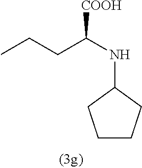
CCCC(NC1CCCC1)[COOH]
